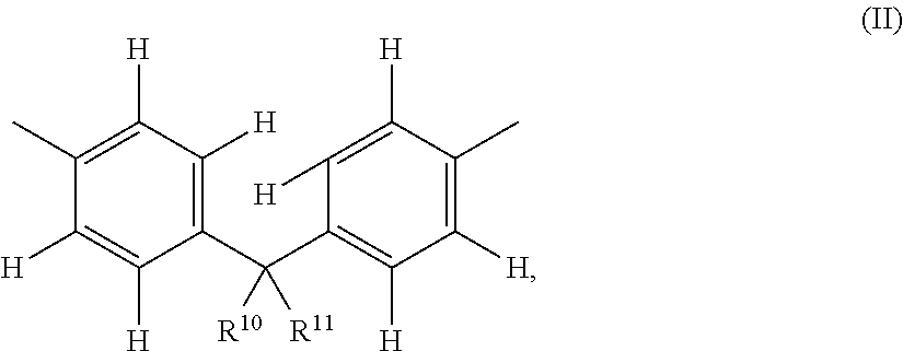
C1(C(C2=C([H])C([H])=C(C)C([H])=C2[H])([R10])[R11])=C([H])C([H])=C(C)C([H])=C1[H]
